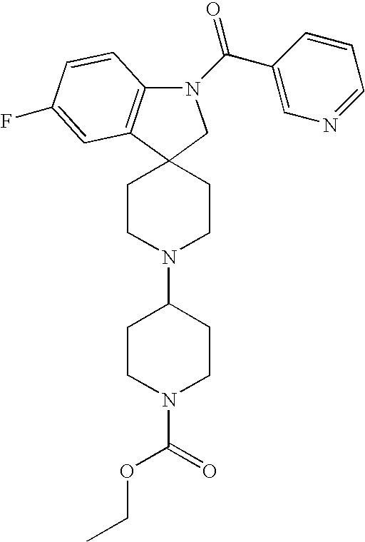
C12(CCN(C3CCN(C(OCC)=O)CC3)CC1)CN(C(C1=CN=CC=C1)=O)C1=C2C=C(F)C=C1
